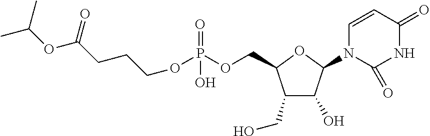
C1(CO)C(O)C(N2C=CC(=O)NC2=O)OC1COP(OCCCC(=O)OC(C)C)(=O)O
